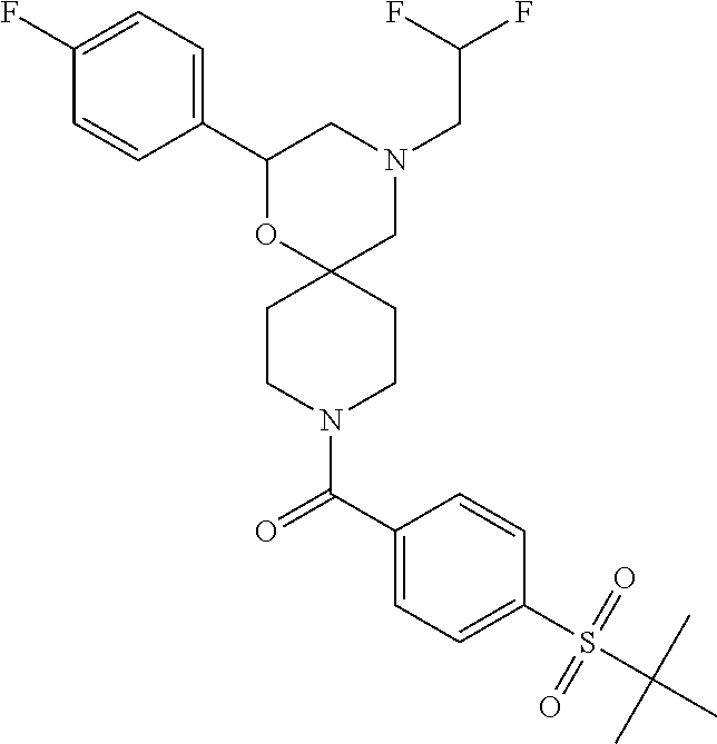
N1(CC(F)F)CC2(OC(C3=CC=C(F)C=C3)C1)CCN(C(C1=CC=C(S(=O)(C(C)(C)C)=O)C=C1)=O)CC2
